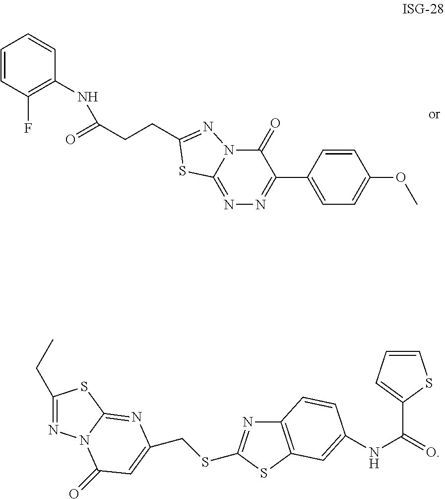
C12=NN=C(C3=CC=C(OC)C=C3)C(=O)N1N=C(CCC(=O)NC1=C(F)C=CC=C1)S2.C1(CC)=NN2C(=NC(CSC3=NC4=C(S3)C=C(NC(=O)C3=CC=CS3)C=C4)=CC2=O)S1
